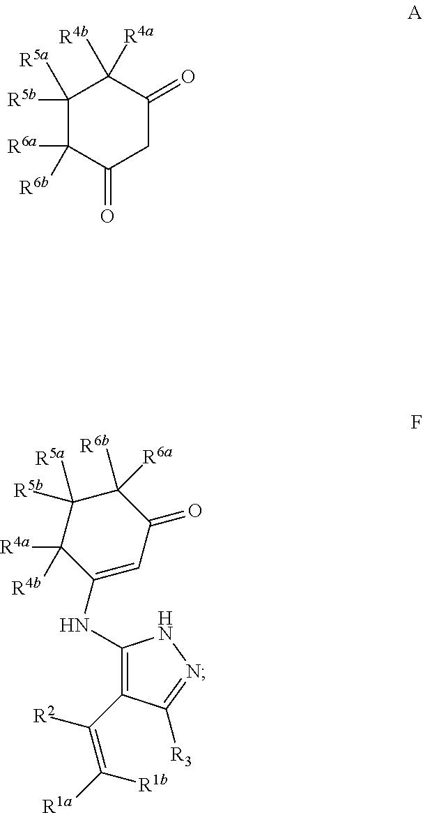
C1([R5b])([R5a])C([R6a])([R6b])C(=O)CC(=O)C1([R4a])[R4b].C1(NC2=CC(=O)C([R6b])([R6a])C([R5a])([R5b])C2([R4a])[R4b])=C(C([R2])=C([R1a])[R1b])C([R3])=NN1
